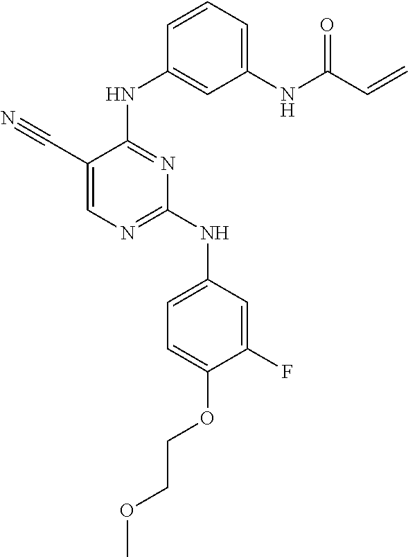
N(C1=NC=C(C#N)C(NC2=CC(NC(=O)C=C)=CC=C2)=N1)C1=CC=C(OCCOC)C(F)=C1
